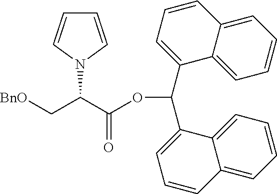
[BnO]CC(C(OC(C1=CC=CC2=CC=CC=C12)C1=CC=CC2=CC=CC=C12)=O)N1C=CC=C1
